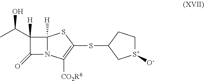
C12([H])N(C([CO2R6])=C(SC3C[S+]([O-])CC3)S1)C(=O)C2([H])C(C)O
